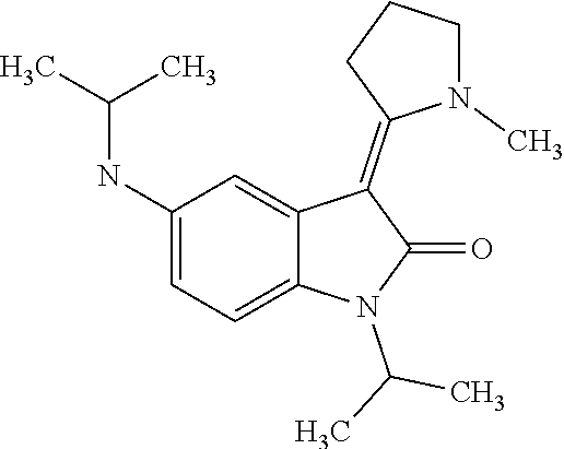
CC(N1C2=CC=C(NC(C)C)C=C2C(=C2N(C)CCC2)C1=O)C
